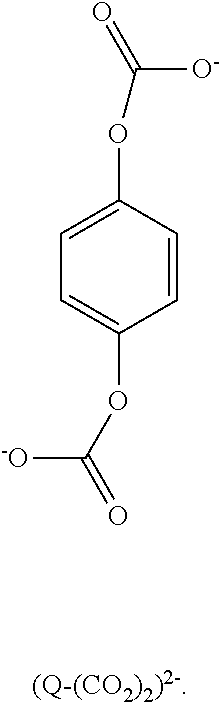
C1=C(OC([O-])=O)C=CC(OC([-O])=O)=C1
